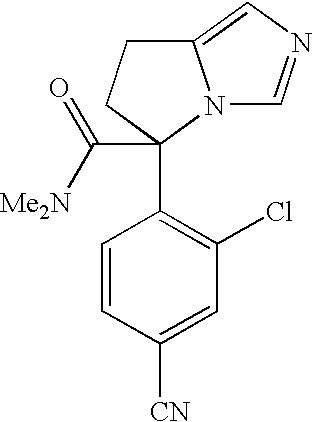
C1=CC([CN])=CC(Cl)=C1C1(C([Me2N])=O)N2C(=CN=C2)CC1
